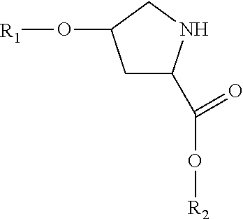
C1C(C(=O)O[R2])NCC1O[R1]
